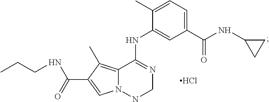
C12=C(C)C(C(=O)NCCC)=CN1NCN=C2NC1=CC(C(NC2CC2)=O)=CC=C1C.Cl
